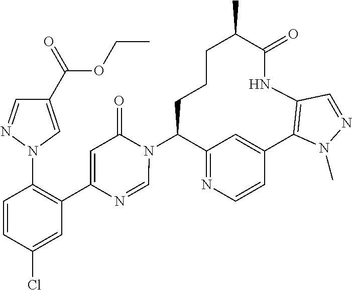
C12=NC=CC(=C1)C1=C(NC(=O)C(C)CCCC2N2C(=O)C=C(C3=C(N4C=C(C(=O)OCC)C=N4)C=CC(Cl)=C3)N=C2)C=NN1C
